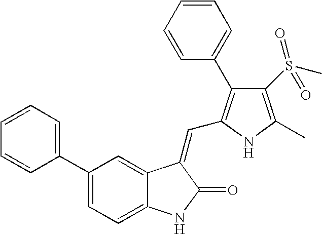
C1(C2=CC=CC=C2)=CC=C2C(=C1)C(=CC1=C(C3=CC=CC=C3)C(S(C)(=O)=O)=C(C)N1)C(=O)N2
